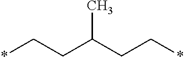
*CCC(CC*)C
